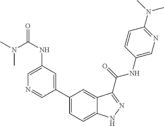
C1(NC(=O)N(C)C)=CN=CC(C2=CC=C3C(=C2)C(C(NC2=CN=C(N(C)C)C=C2)=O)=NN3)=C1
